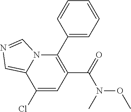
C1(Cl)=CC(C(N(C)OC)=O)=C(C2=CC=CC=C2)N2C1=CN=C2
